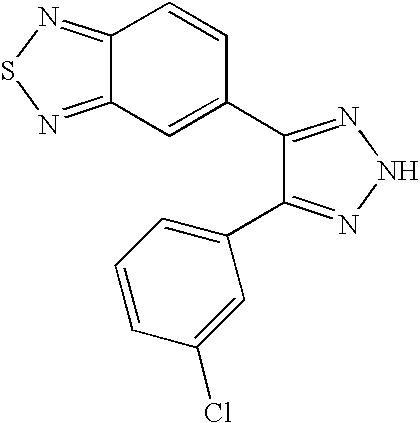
C12=NSN=C1C=C(C1=NNN=C1C1=CC=CC(Cl)=C1)C=C2
